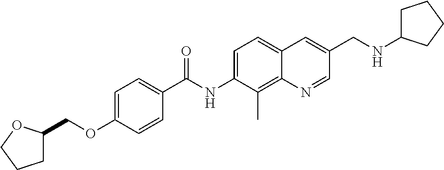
C1C(COC2=CC=C(C(NC3=CC=C4C(=C3C)N=CC(CNC3CCCC3)=C4)=O)C=C2)OCC1
